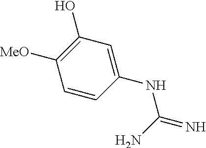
C1=CC(NC(=N)N)=CC(O)=C1[MeO]
